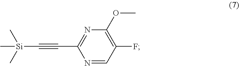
N1=C(C#C[Si](C)(C)C)N=CC(F)=C1OC
